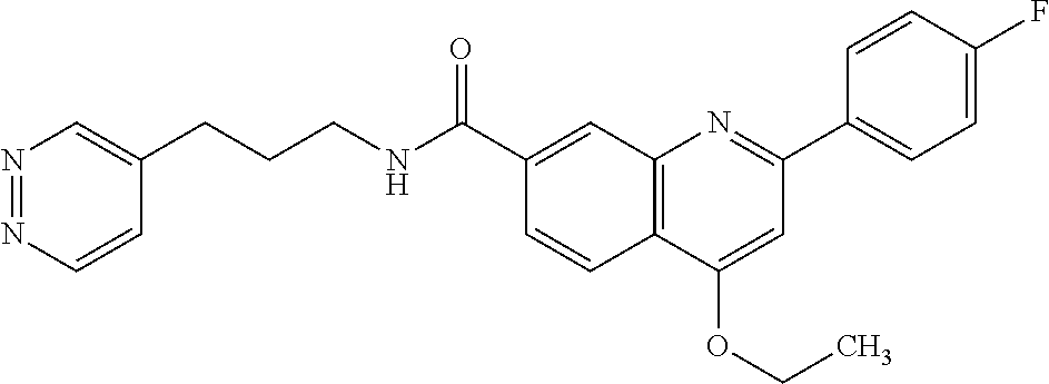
C1(C(NCCCC2=CN=NC=C2)=O)=CC2=C(C=C1)C(OCC)=CC(C1=CC=C(F)C=C1)=N2
